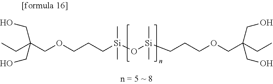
CCC(COCCC[Si](O[Si](CCCOCC(CC)(CO)CO)(C)C)(C)C)(CO)CO
